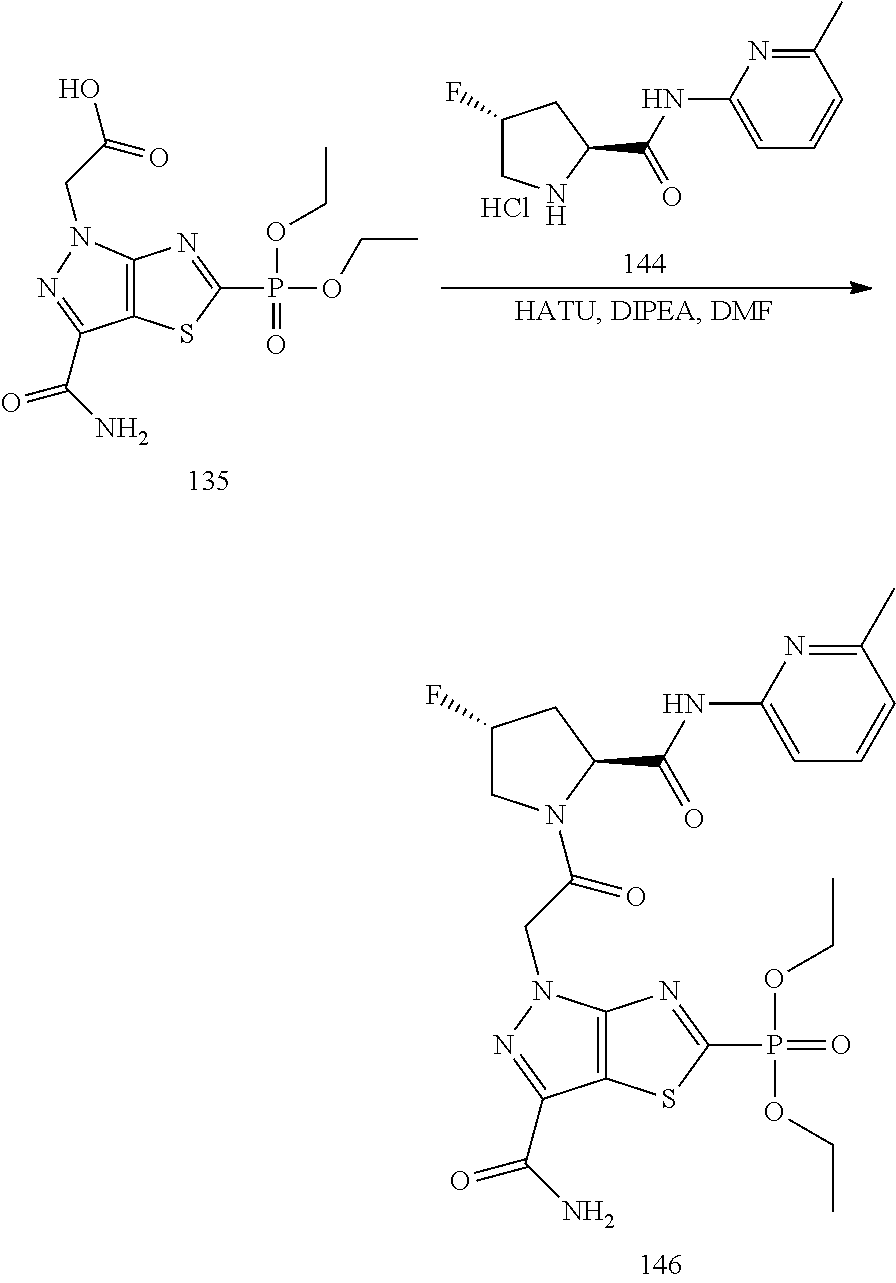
C12=C(SC(P(OCC)(=O)OCC)=N1)C(C(=O)N)=NN2CC(N1CC(F)CC1C(=O)NC1=CC=CC(C)=N1)=O.C12=C(SC(P(OCC)(OCC)=O)=N1)C(C(=O)N)=NN2CC(O)=O.C1(F)CNC(C(=O)NC2=CC=CC(C)=N2)C1.Cl
